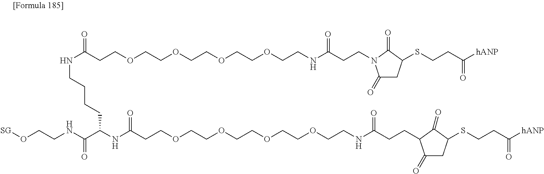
O(CCOCCOCCOCCNC(=O)CCN1C(=O)CC(SCCC(=O)[hANP])C1=O)CCC(NCCCCC(C(NCCO[SG])=O)NC(=O)CCOCCOCCOCCOCCNC(CCC1C(=O)CC(SCCC([hANP])=O)C1=O)=O)=O
